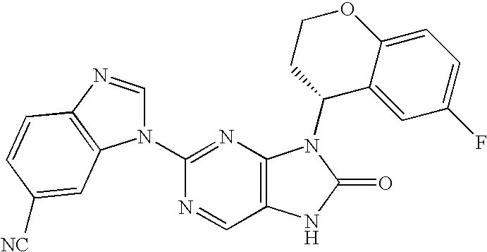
C1(N2C=NC3=C2C=C([NC])C=C3)=NC2=C(C=N1)NC(=O)N2C1C2=CC(F)=CC=C2OCC1
